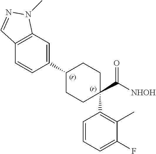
C1(C2(C(=O)[NHOH])CCC(C3=CC4=C(C=C3)C=NN4C)CC2)=C(C)C(F)=CC=C1
